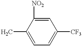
C1=C(C)C([NO2])=CC([CF3])=C1
